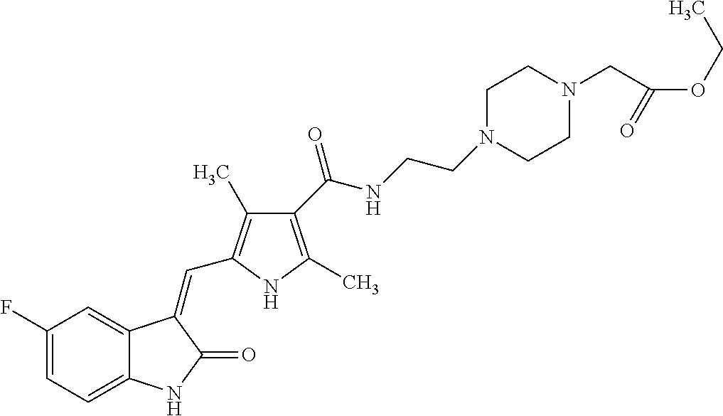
C1(F)=CC=C2C(=C1)C(=CC1=C(C)C(C(NCCN3CCN(CC(OCC)=O)CC3)=O)=C(C)N1)C(=O)N2
